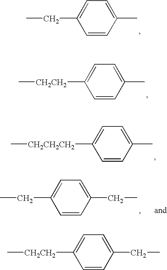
C1=CC(C)=CC=C1CC.C1=CC(C)=CC=C1[CH2CH2]C.C1=CC(C)=CC=C1[CH2CH2CH2]C.C1=CC(CC)=CC=C1CC.C1=CC(CC)=CC=C1[CH2CH2]C
